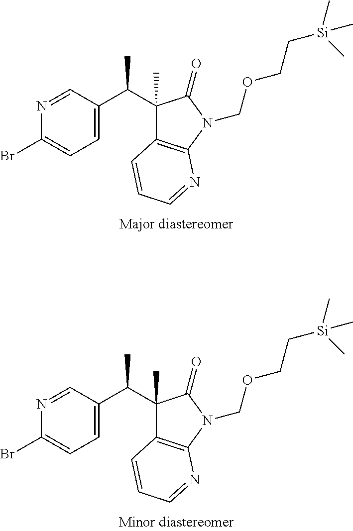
N1=CC(C(C2(C)C3=C(N(COCC[Si](C)(C)C)C2=O)N=CC=C3)C)=CC=C1Br.N1=CC(C(C2(C)C3=C(N(COCC[Si](C)(C)C)C2=O)N=CC=C3)C)=CC=C1Br
